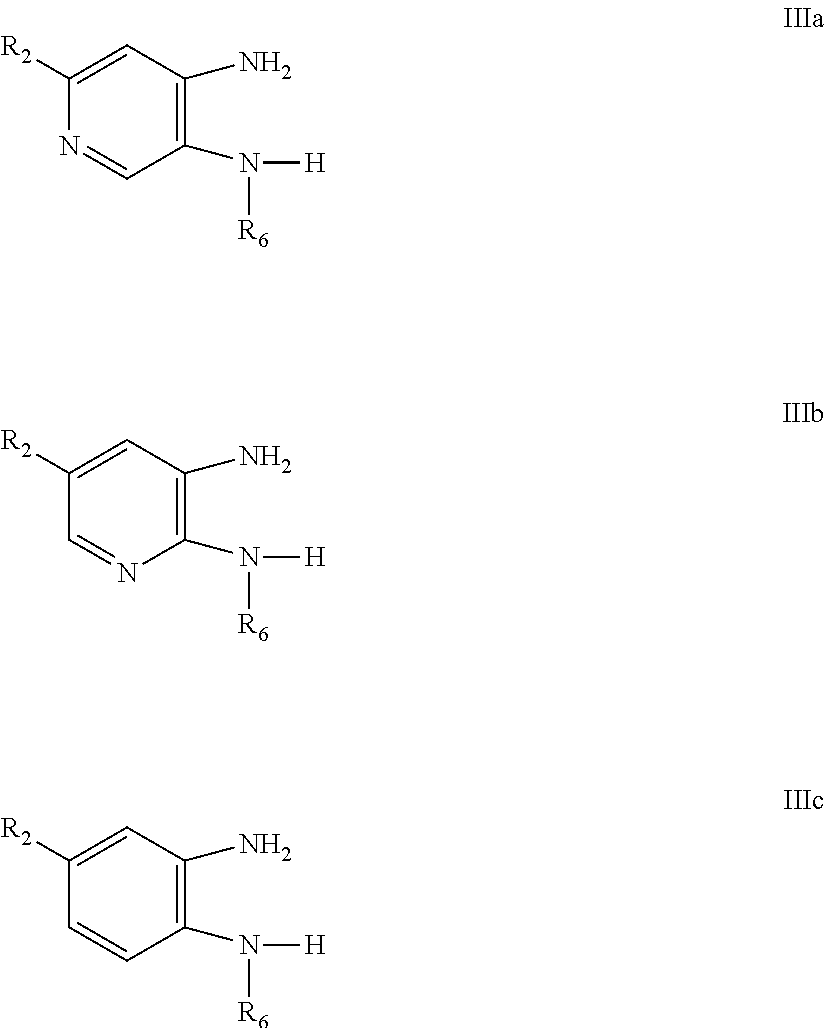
C1([R2])=CC(N)=C(N([H])[R6])C=N1.C1([R2])=CC(N)=C(N([H])[R6])N=C1.C1([R2])=CC(N)=C(N([H])[R6])C=C1
